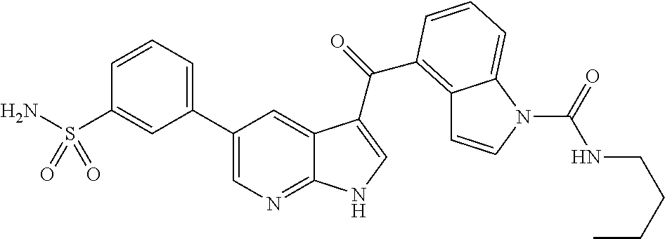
C1(C2=CN=C3C(=C2)C(C(=O)C2=C4C=CN(C(=O)NCCCC)C4=CC=C2)=CN3)=CC=CC(S(N)(=O)=O)=C1
